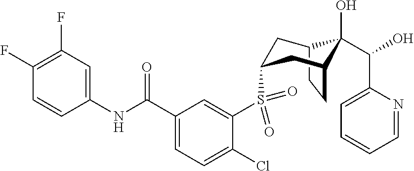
C12CCC(CC(S(C3=CC(C(NC4=CC(F)=C(F)C=C4)=O)=CC=C3Cl)(=O)=O)C1)C2(O)C(O)C1=CC=CC=N1
